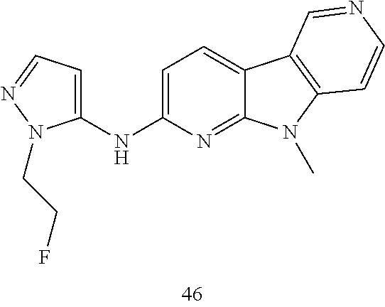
C1=C(NC2=CC=NN2CCF)N=C2C(=C1)C1=C(N2C)C=CN=C1
